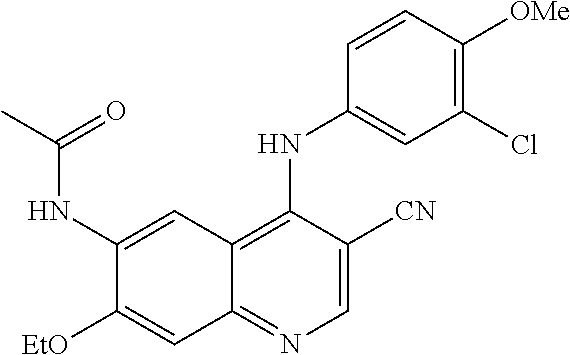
C1(NC(C)=O)=CC2=C(NC3=CC(Cl)=C([OMe])C=C3)C([CN])=CN=C2C=C1[OEt]
